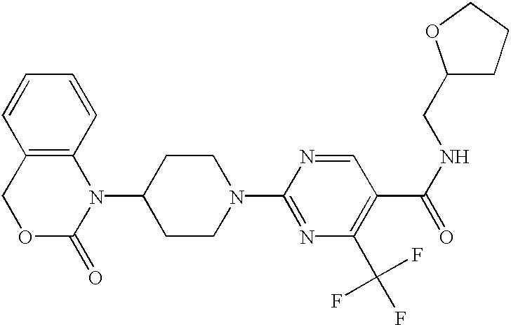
C1(N2C3=C(COC2=O)C=CC=C3)CCN(C2=NC(C(F)(F)F)=C(C(NCC3CCCO3)=O)C=N2)CC1
